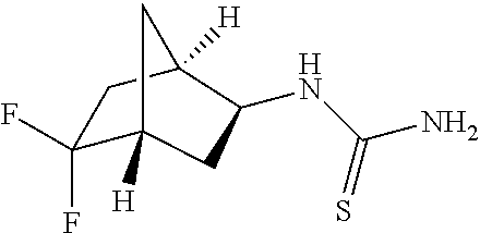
C1(F)(F)C2([H])CC(NC(N)=S)C([H])(C1)C2
